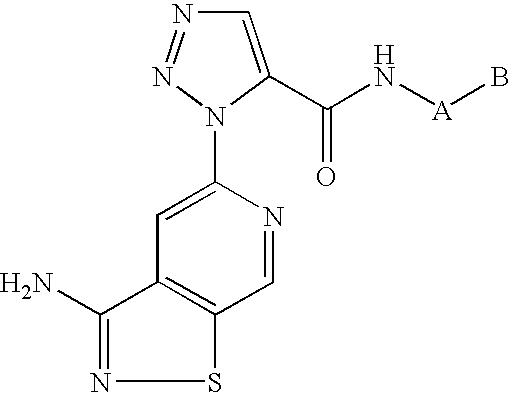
C1=NC(N2N=NC=C2C(N[A]B)=O)=CC2=C1SN=C2N
